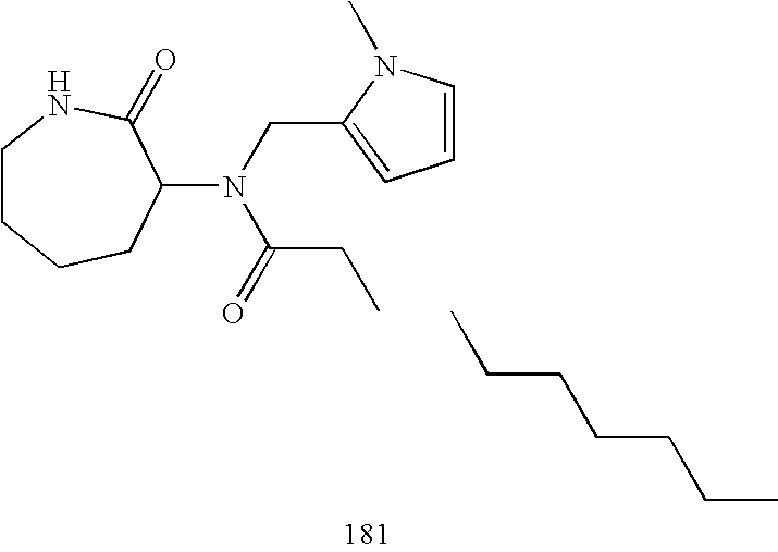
C1(N(CC2=CC=CN2C)C(CC)=O)C(=O)NCCCC1.CCCCCCC
